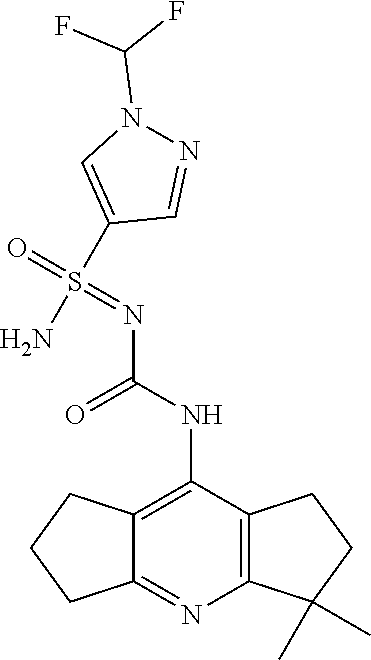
C12=C(C(NC(N=S(=O)(C3=CN(C(F)F)N=C3)N)=O)=C3C(=N1)CCC3)CCC2(C)C
